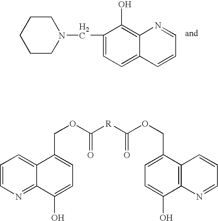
C1CN(CC2=CC=C3C(=C2O)N=CC=C3)CCC1.C1=CN=C2C(=C1)C(COC(=O)[R]C(=O)OCC1=CC=C(O)C3=C1C=CC=N3)=CC=C2O
